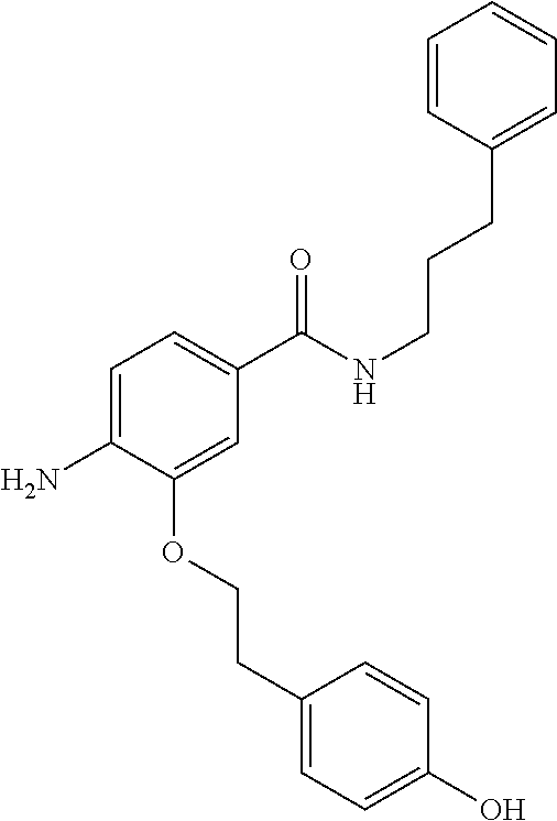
C1=CC(CCCNC(C2=CC=C(N)C(OCCC3=CC=C(O)C=C3)=C2)=O)=CC=C1
